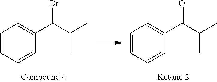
C1=CC=CC(C(C(C)C)=O)=C1.C1=CC=CC(C(C(C)C)Br)=C1
